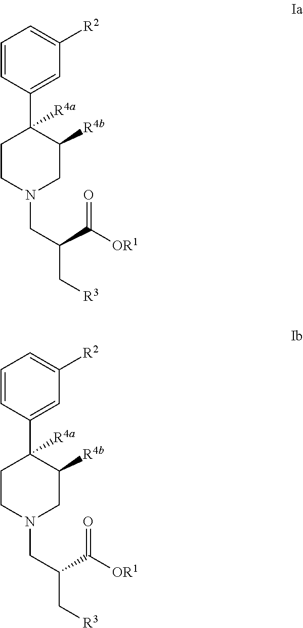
C1=CC(C2([R4a])CCN(CC(C([OR1])=O)C[R3])CC2[R4b])=CC([R2])=C1.C1=CC(C2([R4a])CCN(CC(C([OR1])=O)C[R3])CC2[R4b])=CC([R2])=C1
